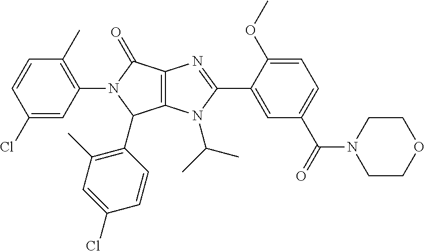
C12=C(N(C(C)C)C(C3=CC(C(=O)N4CCOCC4)=CC=C3OC)=N1)C(C1=C(C)C=C(Cl)C=C1)N(C1=C(C)C=CC(Cl)=C1)C2=O
